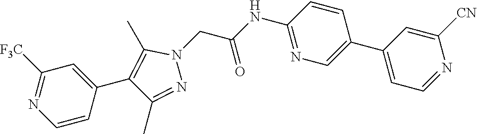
C1(C2=CN=C(NC(=O)CN3C(C)=C(C4=CC([F3C])=NC=C4)C(C)=N3)C=C2)=CC=NC([CN])=C1
